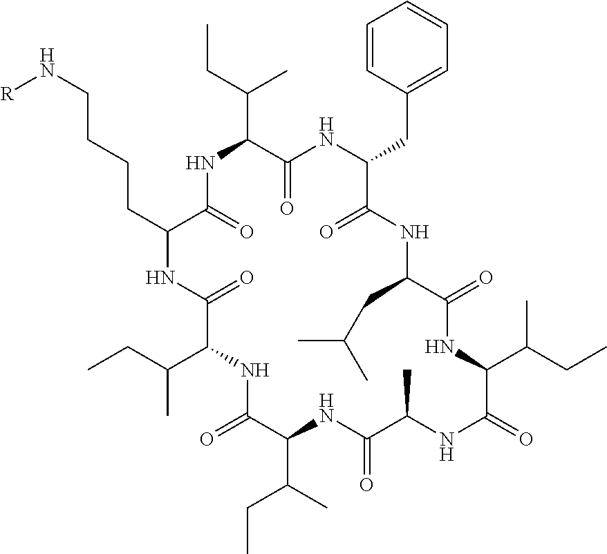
[R]NCCCCC1C(=O)NC(C(C)CC)C(=O)NC(CC2=CC=CC=C2)C(=O)NC(CC(C)C)C(=O)NC(C(CC)C)C(=O)NC(C)C(=O)NC(C(C)CC)C(=O)NC(C(CC)C)C(=O)N1
